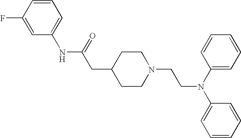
C1(F)=CC(NC(CC2CCN(CCN(C3=CC=CC=C3)C3=CC=CC=C3)CC2)=O)=CC=C1
